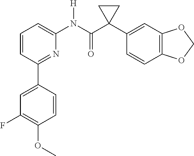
C1=CC(C2=CC(F)=C(OC)C=C2)=NC(N(C(C2(C3=CC4=C(C=C3)OCO4)CC2)=O)[H])=C1
